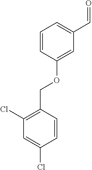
C1=CC(OCC2=C(Cl)C=C(Cl)C=C2)=CC(C=O)=C1
